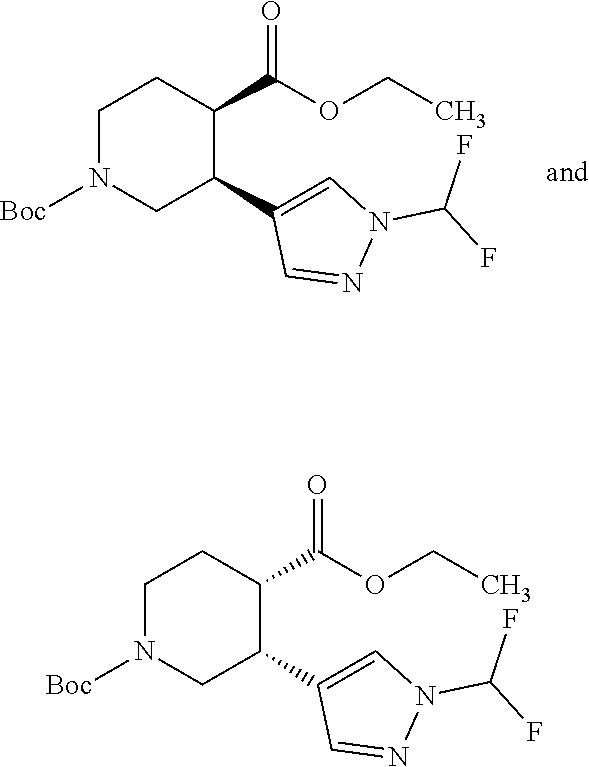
C1(C2=CN(C(F)F)N=C2)C(C(OCC)=O)CCN([Boc])C1.C1(C2=CN(C(F)F)N=C2)C(C(OCC)=O)CCN([Boc])C1
